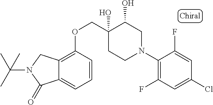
C1(N2CC(O)C(O)(COC3=C4C(=CC=C3)C(=O)N(C(C)(C)C)C4)CC2)=C(F)C=C(Cl)C=C1F
